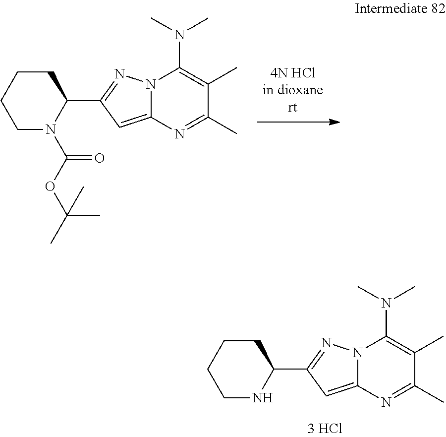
O(C(C)(C)C)C(N1C(C2=NN3C(=C2)N=C(C)C(C)=C3N(C)C)CCCC1)=O.N1C(C2=NN3C(=C2)N=C(C)C(C)=C3N(C)C)CCCC1
